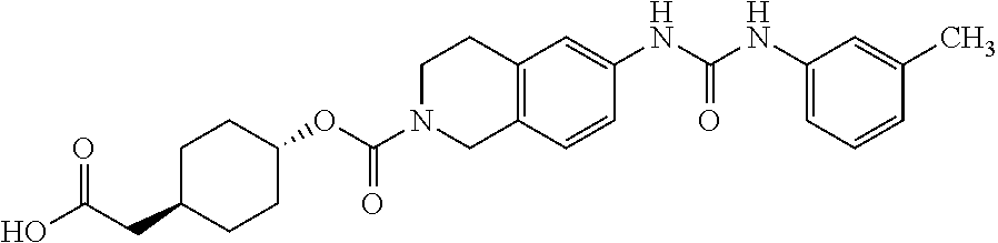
C1C(CC(O)=O)CCC(OC(N2CC3=C(CC2)C=C(NC(NC2=CC=CC(C)=C2)=O)C=C3)=O)C1
